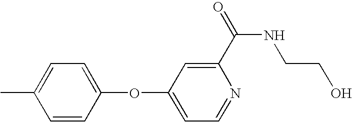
C1=CC(OC2=CC=NC(C(=O)NCCO)=C2)=CC=C1C
